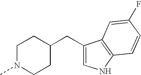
C1N(C)CCC(CC2=CNC3=C2C=C(F)C=C3)C1
